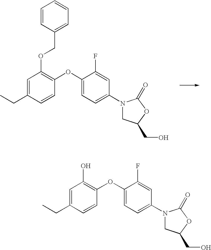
C1=C(CC)C=CC(OC2=CC=C(N3CC(CO)OC3=O)C=C2F)=C1OCC1=CC=CC=C1.C1=C(CC)C=CC(OC2=CC=C(N3CC(CO)OC3=O)C=C2F)=C1O
